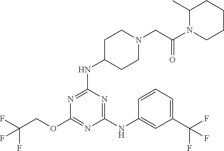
N1=C(NC2=CC(C(F)(F)F)=CC=C2)N=C(OCC(F)(F)F)N=C1NC1CCN(CC(N2CCCCC2C)=O)CC1
